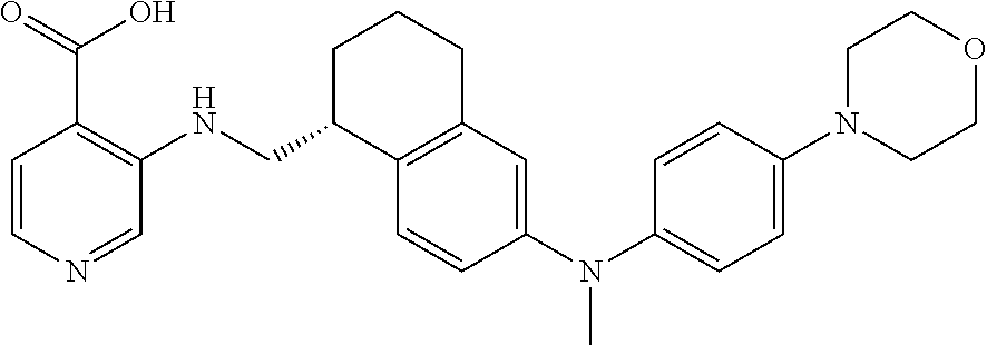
C1=CC(N(C2=CC=C(N3CCOCC3)C=C2)C)=CC2=C1C(CNC1=C(C(O)=O)C=CN=C1)CCC2
